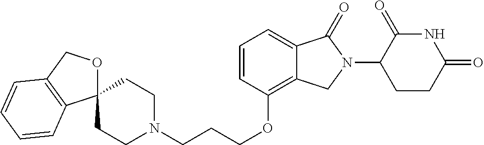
C(CCOC1=C2C(=CC=C1)C(=O)N(C1C(=O)NC(=O)CC1)C2)N1CCC2(CC1)OCC1=C2C=CC=C1
